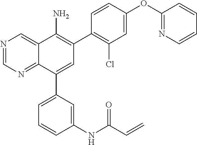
N1=CN=C2C(=C1)C(N)=C(C1=C(Cl)C=C(OC3=NC=CC=C3)C=C1)C=C2C1=CC=CC(NC(C=C)=O)=C1
